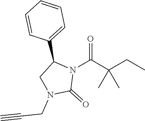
O=C(C(CC)(C)C)N1C(C2=CC=CC=C2)CN(CC#C)C1=O
